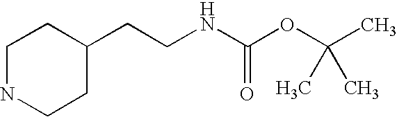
C1NCCC(CCNC(=O)OC(C)(C)C)C1
